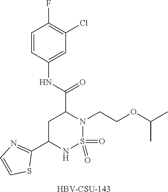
C1=CC(NC(C2CC(C3=NC=CS3)NS(=O)(=O)N2CCOC(C)C)=O)=CC(Cl)=C1F.[HBV-CSU-143]
